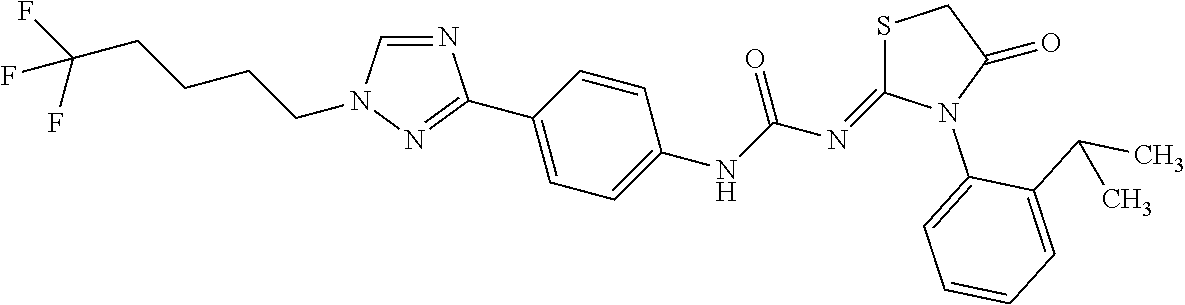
C1(C2=NN(CCCCC(F)(F)F)C=N2)=CC=C(NC(N=C2SCC(=O)N2C2=CC=CC=C2C(C)C)=O)C=C1
